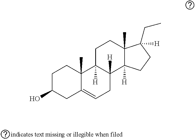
C1C(O)CC2=CCC3([H])C([H])(C2(C)C1)CCC1(C)C3([H])CCC1(CC)[H]
